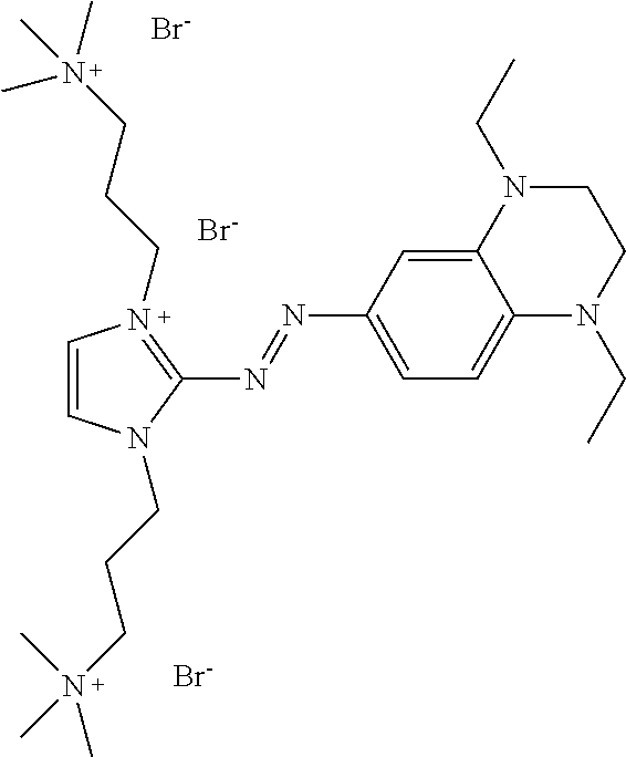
[Br-].[Br-].[Br-].C1=C(N=NC2=N(CCCN(C)(C)C)C=CN2CCCN(C)(C)C)C=C2C(=C1)N(CC)CCN2CC
